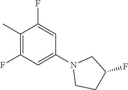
C1(C)=C(F)C=C(N2CCC(F)C2)C=C1F
